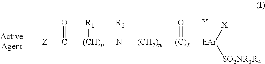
C[Z]C(=O)[(CH)n]([R1])N([R2])[(CH2)m][(C)L](=O)[hAr]([Y])([X])[SO2NR3R4]
